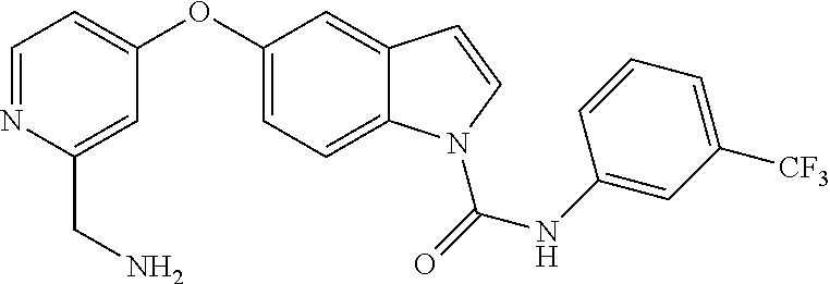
C1(OC2=CC=NC(CN)=C2)=CC=C2C(=C1)C=CN2C(=O)NC1=CC([CF3])=CC=C1
